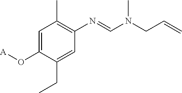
C1=C(O[A])C(CC)=CC(N=CN(CC=C)C)=C1C
